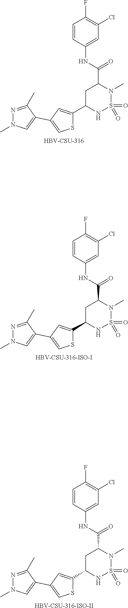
[HBV-CSU-316].C1=C(C2=CN(C)N=C2C)C=C(C2NS(=O)(=O)N(C)C(C(=O)NC3=CC(Cl)=C(F)C=C3)C2)S1.[HBV-CSU-316-ISO-I].C1=C(C2=CN(C)N=C2C)C=C(C2NS(=O)(=O)N(C)C(C(=O)NC3=CC(Cl)=C(F)C=C3)C2)S1.[HBV-CSU-316-ISO-II].C1=C(C2=CN(C)N=C2C)C=C(C2NS(=O)(=O)N(C)C(C(=O)NC3=CC(Cl)=C(F)C=C3)C2)S1
